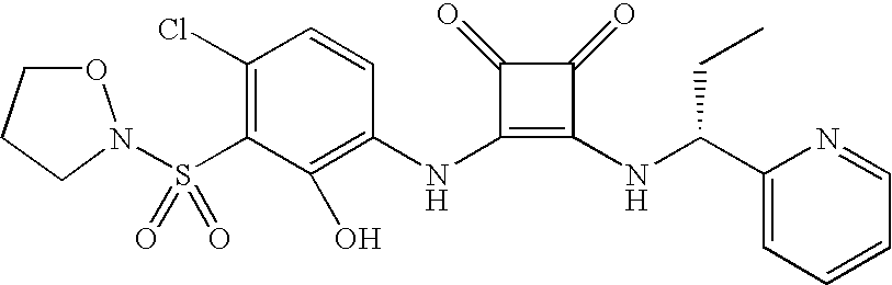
C1(O)=C(NC2=C(NC(C3=CC=CC=N3)CC)C(=O)C2=O)C=CC(Cl)=C1S(=O)(=O)N1OCCC1
